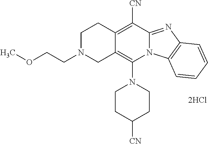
[2HCl].C1CC([CN])CCN1C1=C2C(=C([CN])C3=NC4=C(N13)C=CC=C4)CCN(CCOC)C2
